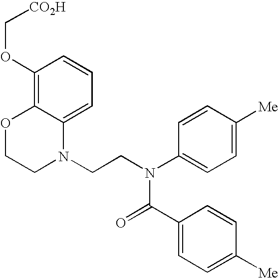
C1=C2C(=C(OC[CO2H])C=C1)OCCN2CCN(C1=CC=C([Me])C=C1)C(=O)C1=CC=C([Me])C=C1
